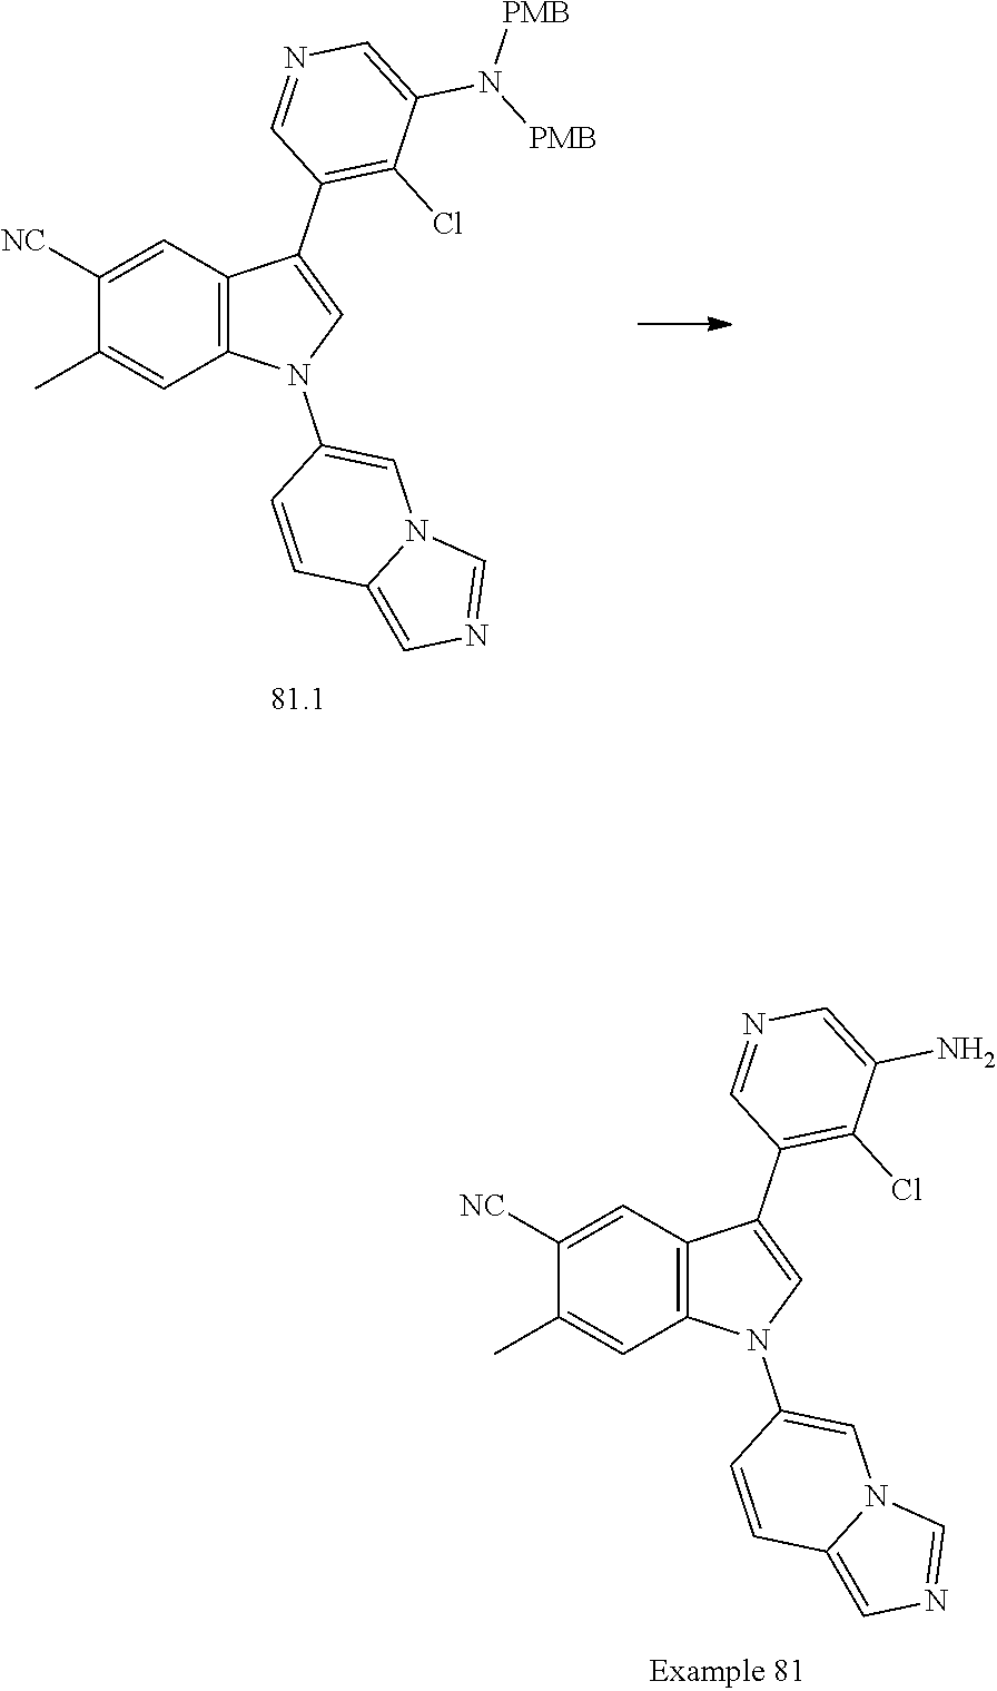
C1([NC])=CC2=C(C=C1C)N(C1=CN3C(=CN=C3)C=C1)C=C2C1=C(Cl)C(N)=CN=C1.C1([NC])=CC2=C(C=C1C)N(C1=CN3C(=CN=C3)C=C1)C=C2C1=C(Cl)C(N([PMB])[PMB])=CN=C1
